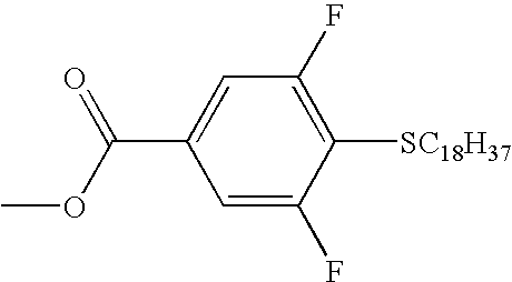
C1=C(F)C([SC18H37])=C(F)C=C1C(OC)=O
